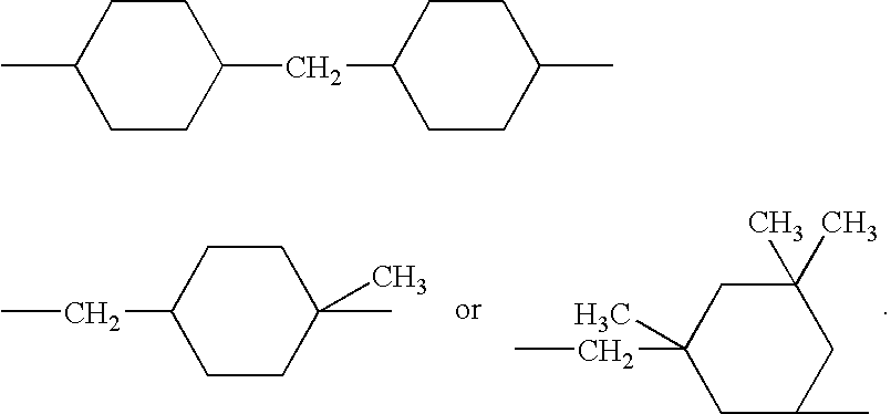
CCC1CCC(C)(C)CC1.CCC1(C)CC(C)CC(C)(C)C1.C1CC(CC2CCC(C)CC2)CCC1C
